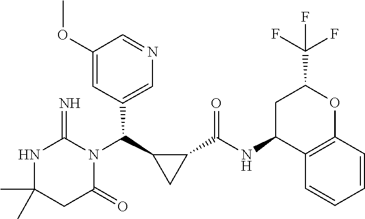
CC1(C)NC(=N)N(C(C2CC2C(NC2C3=C(OC(C(F)(F)F)C2)C=CC=C3)=O)C2=CN=CC(OC)=C2)C(=O)C1
